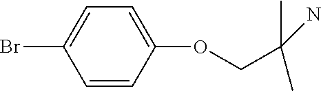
O(CC(C)(C)N)C1=CC=C(Br)C=C1
